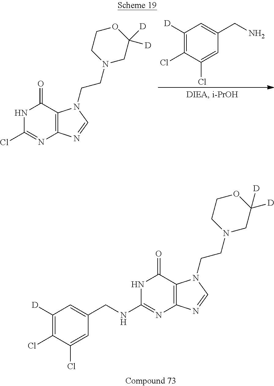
N1C(Cl)=NC2=C(C1=O)N(CCN1CC([D])([D])OCC1)C=N2.C1([D])=C(Cl)C(Cl)=CC(CN)=C1.C1([D])=C(Cl)C(Cl)=CC(CNC2=NC3=C(C(=O)N2)N(CCN2CC([D])([D])OCC2)C=N3)=C1
